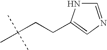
C1=C(CCC(C)(C)C)NC=N1
